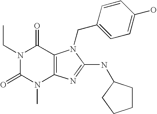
N1(CC)C(=O)N(C)C2=C(C1=O)N(CC1=CC=C(O)C=C1)C(NC1CCCC1)=N2
